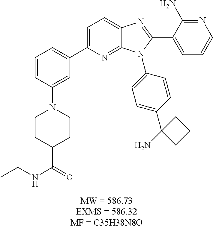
C1=CC(N2CCC(C(NCC)=O)CC2)=CC(C2=CC=C3C(=N2)N(C2=CC=C(C4(N)CCC4)C=C2)C(C2=CC=CN=C2N)=N3)=C1
